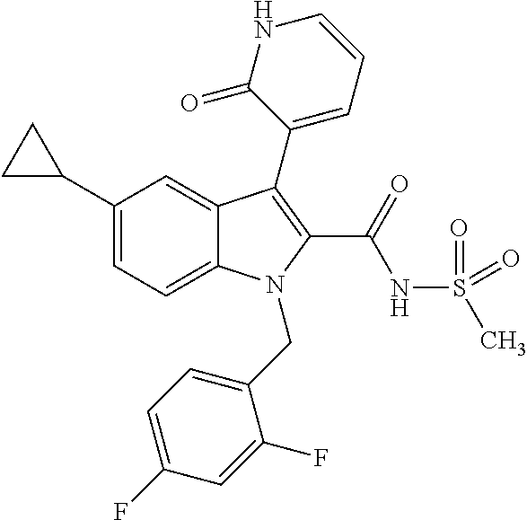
C1(C2CC2)=CC=C2C(=C1)C(C1=CC=CNC1=O)=C(C(NS(C)(=O)=O)=O)N2CC1=CC=C(F)C=C1F
